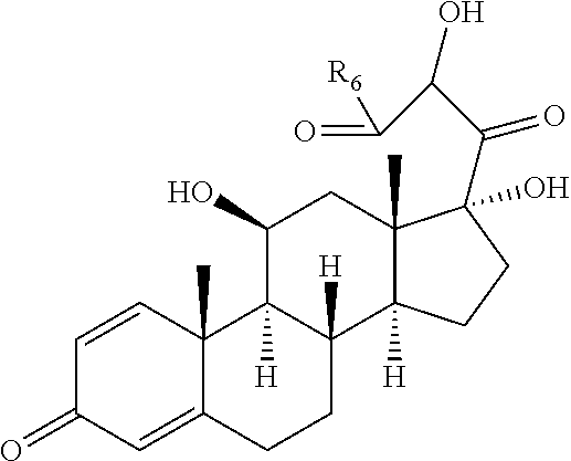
C1=CC2(C)C(=CC1=O)CCC1([H])C2([H])C(O)CC2(C)C1([H])CCC2(C(C(O)C(=O)[R6])=O)O
